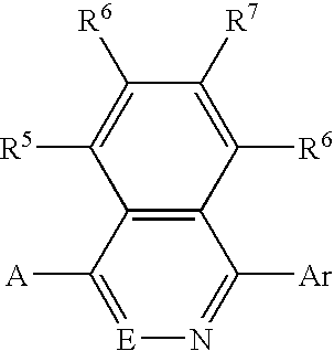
[E]1=C([A])C2=C(C([Ar])=N1)C([R6])=C([R7])C([R6])=C2[R5]
